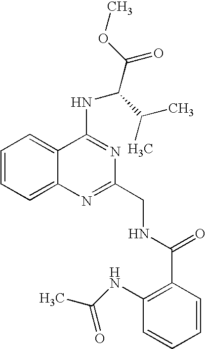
C1=CC=C2C(=C1)C(NC(C(C)C)C(OC)=O)=NC(CNC(C1=C(NC(=O)C)C=CC=C1)=O)=N2
